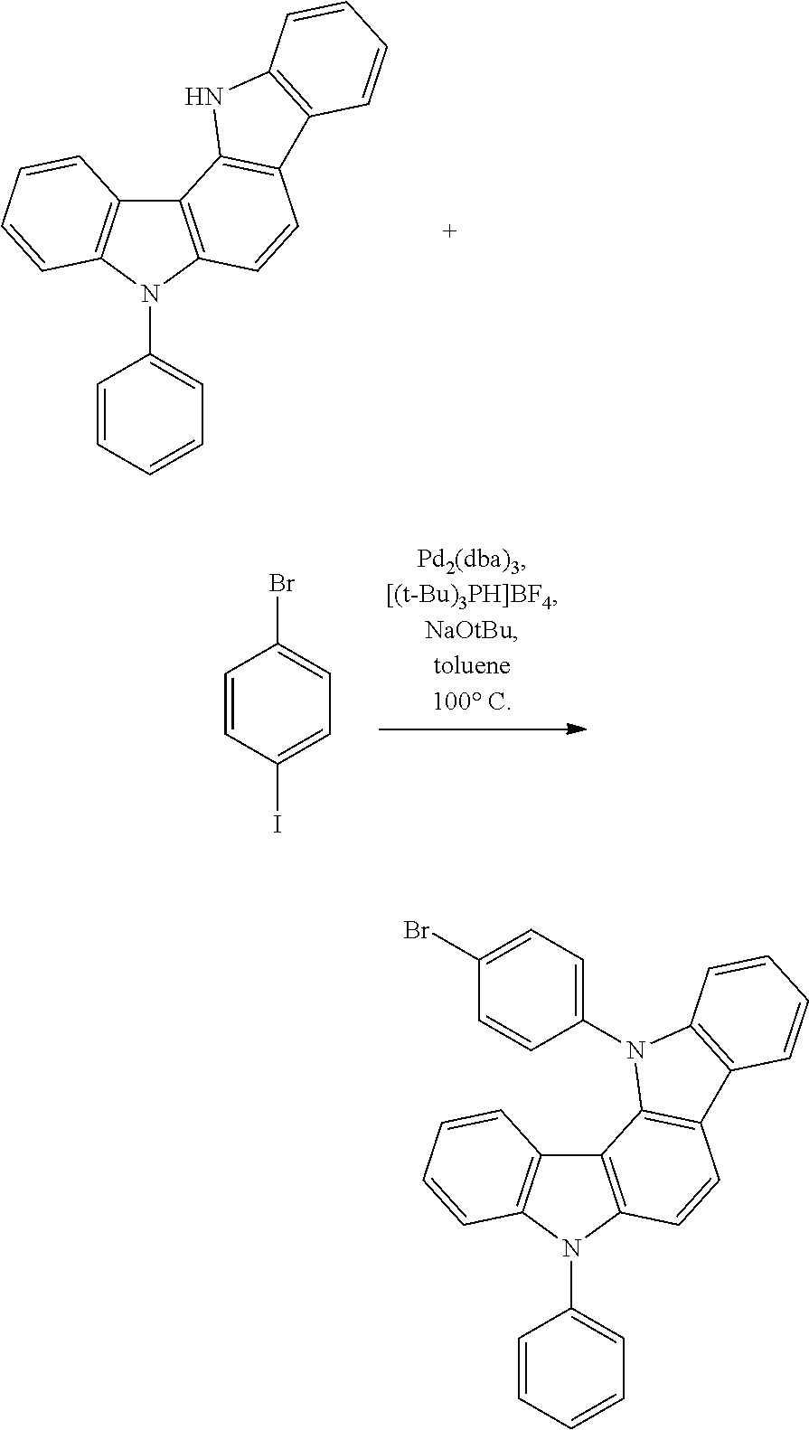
C12=C(N(C3=CC=CC=C3)C3=C1C=CC=C3)C=CC1=C2NC2=C1C=CC=C2.C1=CC(I)=CC=C1Br.C12=C(N(C3=CC=CC=C3)C3=C1C=CC=C3)C=CC1=C2N(C2=CC=C(Br)C=C2)C2=C1C=CC=C2
